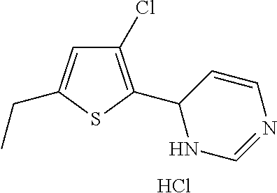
C1(Cl)=C(C2NC=NC=C2)SC(CC)=C1.Cl
